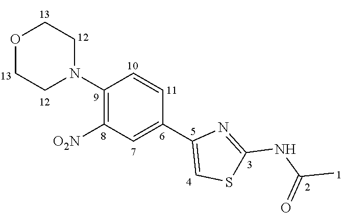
C1(N2CCOCC2)=C([O2N])C=C(C2=CSC(NC(C)=O)=N2)C=C1
